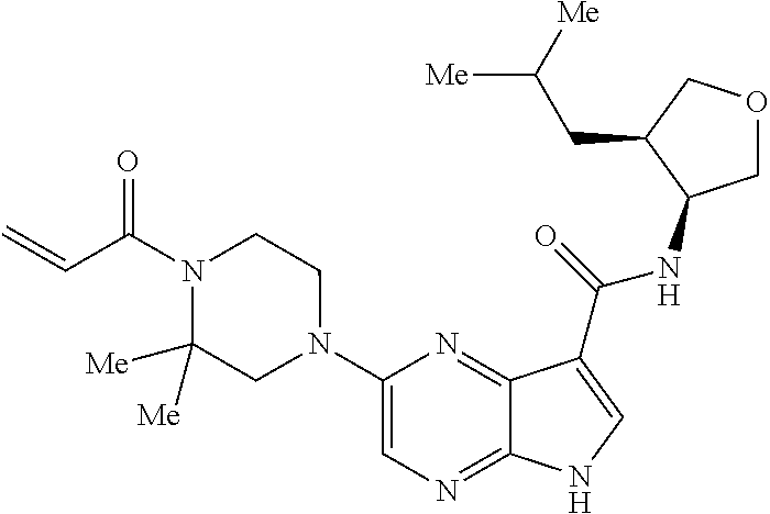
C1(N2CCN(C(C=C)=O)C([Me])([Me])C2)=CN=C2C(=N1)C(C(=O)NC1COCC1CC([Me])[Me])=CN2
